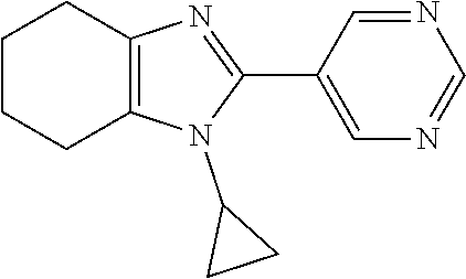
C1CCC2=C(C1)N=C(C1=CN=CN=C1)N2C1CC1
